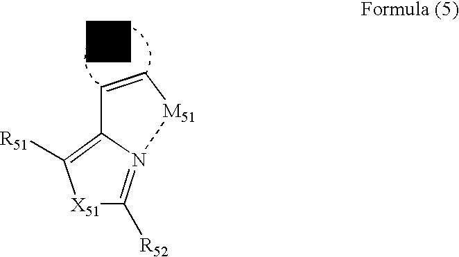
[X51]1C([R52])=N2C(=C1[R51])C=C[M51]2
